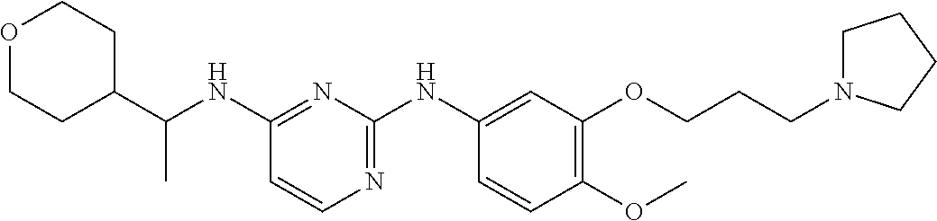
C1(NC(C2CCOCC2)C)=NC(NC2=CC(OCCCN3CCCC3)=C(OC)C=C2)=NC=C1
